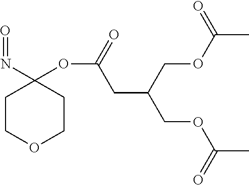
C1COCCC1(N=O)OC(=O)CC(COC(C)=O)COC(C)=O
